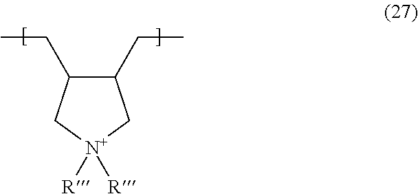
C1(CC)C(CC)C[N+]([R])([R])C1
